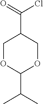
C1OC(C(C)C)OCC1C(=O)Cl
